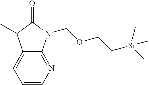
C1=CN=C2C(=C1)C(C)C(=O)N2COCC[Si](C)(C)C
